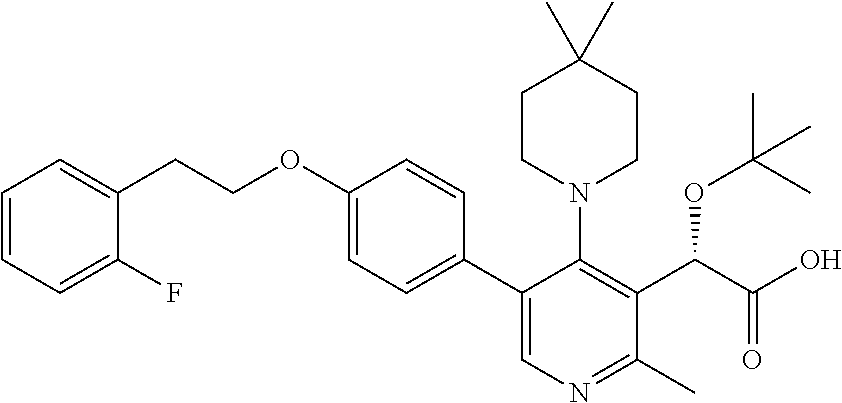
C1=CC=C(F)C(CCOC2=CC=C(C3=CN=C(C)C(C(OC(C)(C)C)C(=O)O)=C3N3CCC(C)(C)CC3)C=C2)=C1
